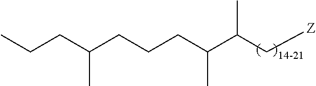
C(C(C[Z])C)(CCCC(CCC)C)C
